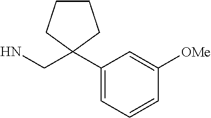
C1(C2(CN)CCCC2)=CC=CC([OMe])=C1
